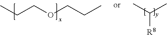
CC(C)[R8].CCCOCCC
